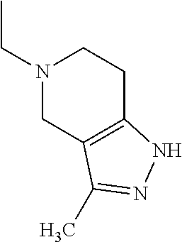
N1(CC)CCC2=C(C1)C(C)=NN2
